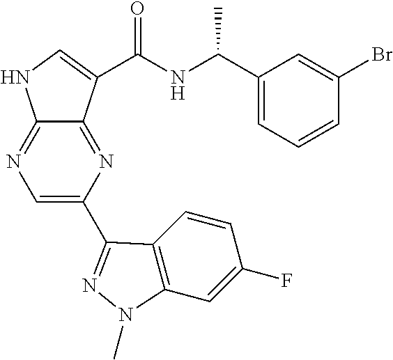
N1=C2C(=NC(C3=NN(C)C4=C3C=CC(F)=C4)=C1)C(C(NC(C1=CC=CC(Br)=C1)C)=O)=CN2
